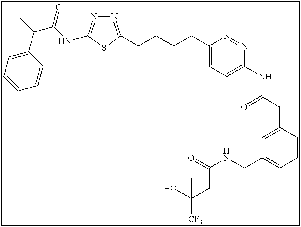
N1=C(CCCCC2=CC=C(NC(CC3=CC(CNC(=O)CC([CF3])(O)C)=CC=C3)=O)N=N2)SC(NC(C(C)C2=CC=CC=C2)=O)=N1
